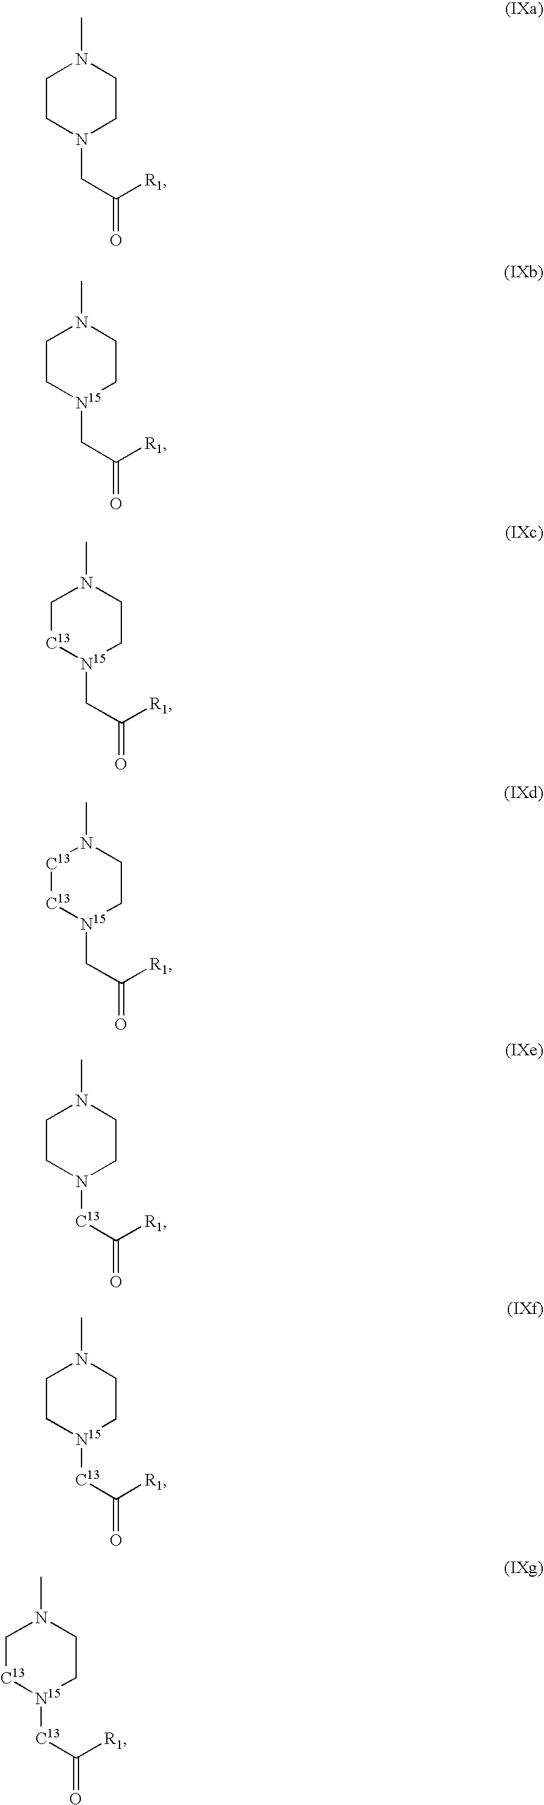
C1CN(CC(=O)[R1])CCN1C.C1C[N15](CC(=O)[R1])CCN1C.C1[C13][N15](CC(=O)[R1])CCN1C.[C13]1[C13][N15](CC(=O)[R1])CCN1C.C1CN([C13]C(=O)[R1])CCN1C.C1C[N15]([C13]C(=O)[R1])CCN1C.C1[C13][N15]([C13]C(=O)[R1])CCN1C
